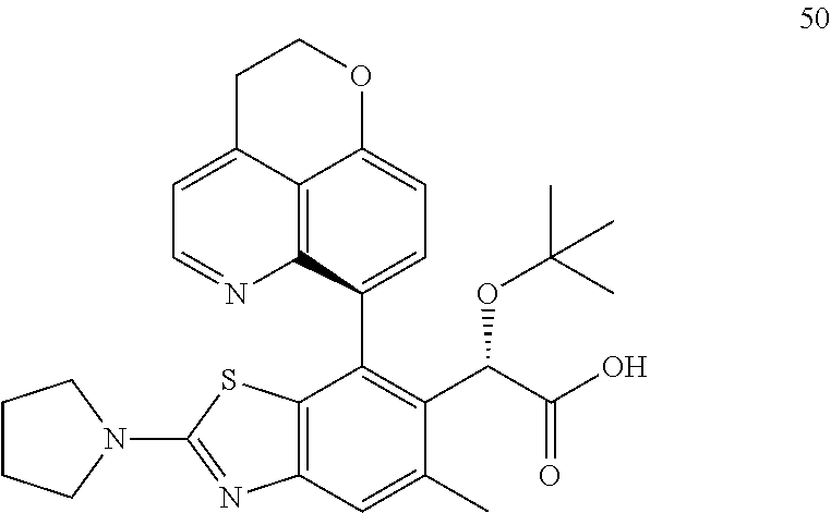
N1(C2=NC3=C(S2)C(C2=CC=C4C5=C2N=CC=C5CCO4)=C(C(C(O)=O)OC(C)(C)C)C(C)=C3)CCCC1
